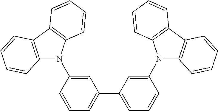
C1(N2C3=C(C4=C2C=CC=C4)C=CC=C3)=CC(C2=CC=CC(N3C4=C(C5=C3C=CC=C5)C=CC=C4)=C2)=CC=C1
